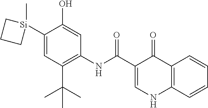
[Si]1(C2=CC(C(C)(C)C)=C(NC(=O)C3=CNC4=C(C3=O)C=CC=C4)C=C2O)(C)CCC1
